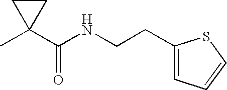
CC1(C(=O)NCCC2=CC=CS2)CC1
